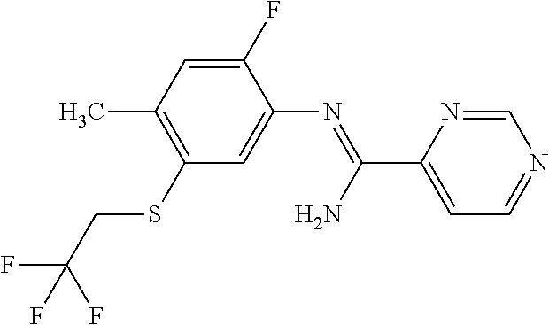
C1(F)=CC(C)=C(SCC(F)(F)F)C=C1N=C(C1=CC=NC=N1)N
